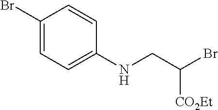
C1(Br)=CC=C(NCC(Br)[CO2Et])C=C1
